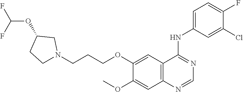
C12=C(C=C(OCCCN3CC(OC(F)F)CC3)C(OC)=C1)C(NC1=CC=C(F)C(Cl)=C1)=NC=N2
